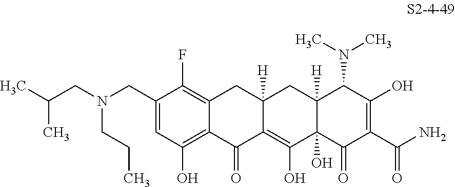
C1(CN(CC(C)C)CCC)=CC(O)=C2C(=C1F)CC1([H])C(=C(O)C3(O)C([H])(C1)C(N(C)C)C(O)=C(C(N)=O)C3=O)C2=O
